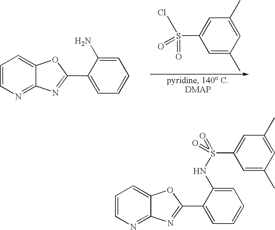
C1=CN=C2C(=C1)OC(C1=CC=CC=C1N)=N2.C1=C(C)C=C(C)C=C1S(Cl)(=O)=O.C1=CN=C2C(=C1)OC(C1=CC=CC=C1NS(C1=CC(C)=CC(C)=C1)(=O)=O)=N2
